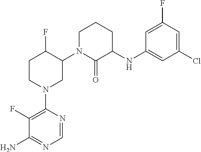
C1(N2CC(N3C(=O)C(NC4=CC(Cl)=CC(F)=C4)CCC3)C(F)CC2)=C(F)C(N)=NC=N1
